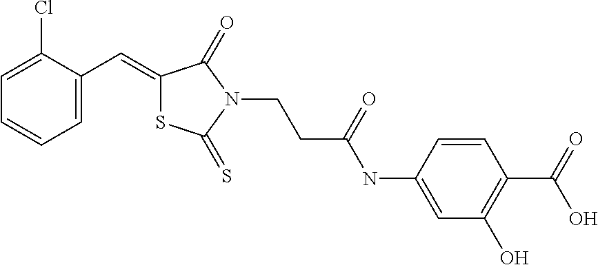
C1=C(C=C2SC(=S)N(CCC(NC3=CC(O)=C(C(=O)O)C=C3)=O)C2=O)C(Cl)=CC=C1
